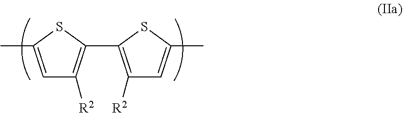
C1=C(C)SC(C2=C([R2])C=C(C)S2)=C1[R2]
